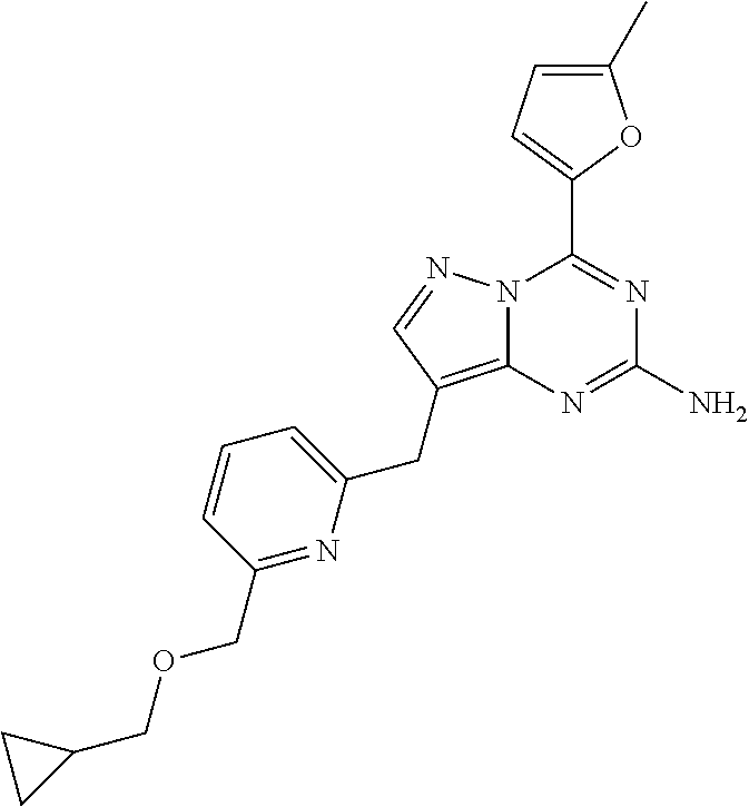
N12C(=C(CC3=CC=CC(COCC4CC4)=N3)C=N1)N=C(N)N=C2C1=CC=C(C)O1
